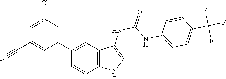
O=C(NC1=CNC2=C1C=C(C1=CC(Cl)=CC(C#N)=C1)C=C2)NC1=CC=C(C(F)(F)F)C=C1
